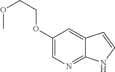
C1(OCCOC)=CN=C2C(=C1)C=CN2
